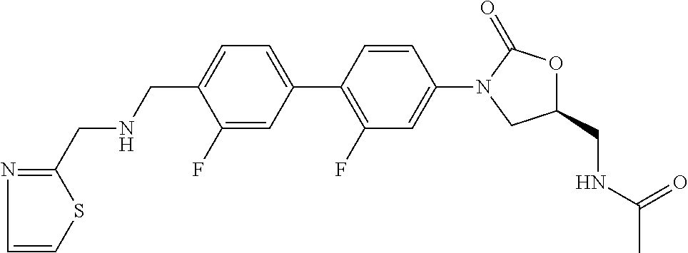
C1(F)=CC(C2=C(F)C=C(N3CC(CNC(C)=O)OC3=O)C=C2)=CC=C1CNCC1=NC=CS1
